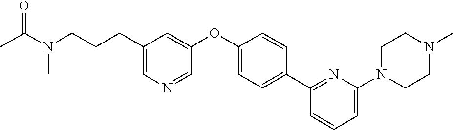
C1(CCCN(C(C)=O)C)=CN=CC(OC2=CC=C(C3=NC(N4CCN(C)CC4)=CC=C3)C=C2)=C1
